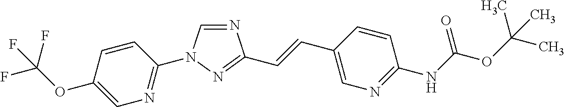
N1=CN(C2=NC=C(OC(F)(F)F)C=C2)N=C1C=CC1=CN=C(NC(OC(C)(C)C)=O)C=C1
